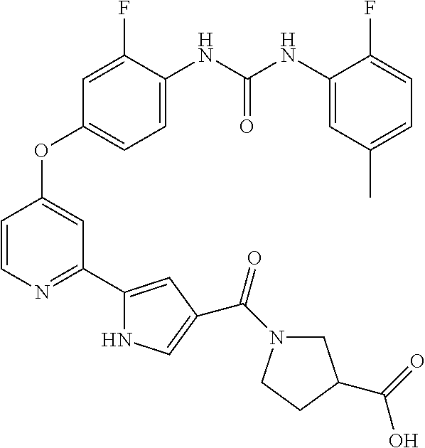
C1=CN=C(C2=CC(C(=O)N3CC(C(=O)O)CC3)=CN2)C=C1OC1=CC=C(NC(NC2=CC(C)=CC=C2F)=O)C(F)=C1
